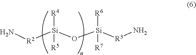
N[R2][Si](O[Si]([R3]N)([R6])[R7])([R4])[R5]
